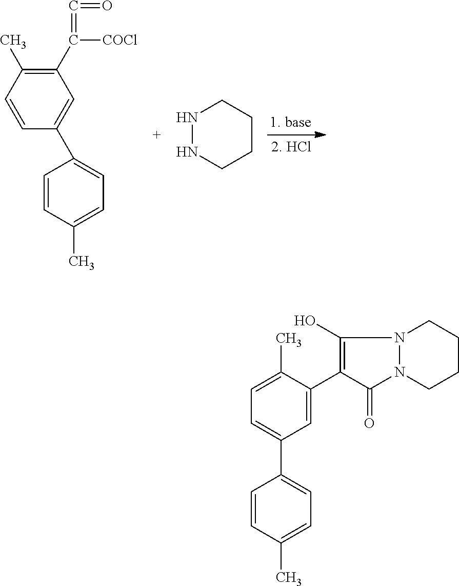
C1=CC(C2=CC=C(C)C=C2)=CC(C(=C=O)[COCl])=C1C.N1NCCCC1.C1=CC(C)=CC=C1C1=CC=C(C)C(C2=C(O)N3N(C2=O)CCCC3)=C1
